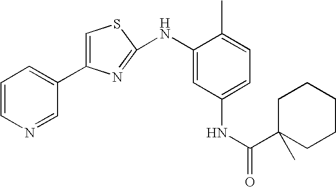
C1=CN=CC(C2=CSC(NC3=CC(NC(C4(C)CCCCC4)=O)=CC=C3C)=N2)=C1
